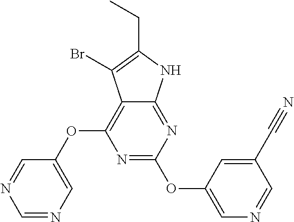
N1=C(OC2=CN=CC(C#N)=C2)N=C2C(=C1OC1=CN=CN=C1)C(Br)=C(CC)N2
